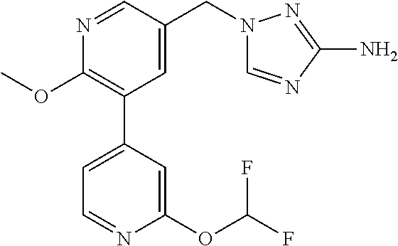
C1(OC)=C(C2=CC=NC(OC(F)F)=C2)C=C(CN2C=NC(N)=N2)C=N1
